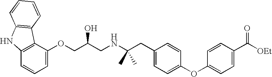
O(CC(CNC(C)(C)CC1=CC=C(OC2=CC=C(C([OEt])=O)C=C2)C=C1)O)C1=CC=CC2=C1C1=C(N2)C=CC=C1
